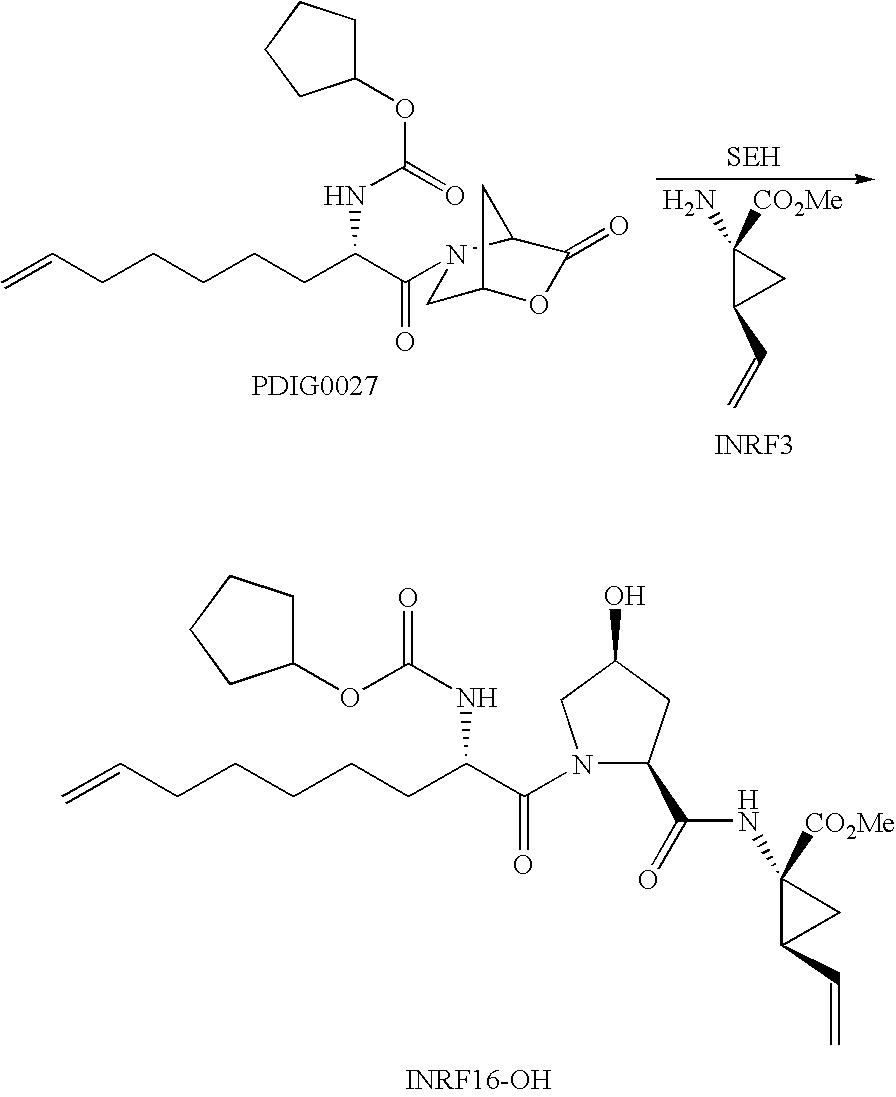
N1(C(C(CCCCCC=C)NC(=O)OC2CCCC2)=O)C(C(=O)NC2([CO2Me])C(C=C)C2)CC(O)C1.C1([CO2Me])(N)C(C=C)C1.C=CCCCCCC(C(N1CC2OC(=O)C1C2)=O)NC(OC1CCCC1)=O
